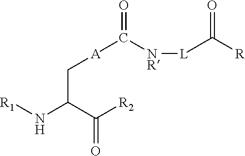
[R1]NC(C([R2])=O)C[A]C(=O)[NR][L]C([R])=O
